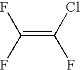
C(Cl)(F)=C(F)F
